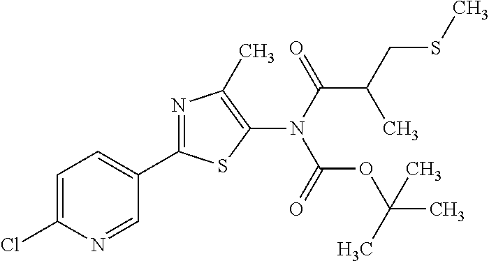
C1=C(Cl)N=CC(C2=NC(C)=C(N(C(C(C)CSC)=O)C(OC(C)(C)C)=O)S2)=C1
